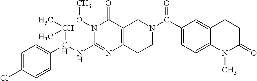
C1=C(Cl)C=CC(C(NC2=NC3=C(C(=O)N2OC)CN(C(=O)C2=CC=C4C(=C2)CCC(=O)N4C)CC3)C(C)C)=C1
